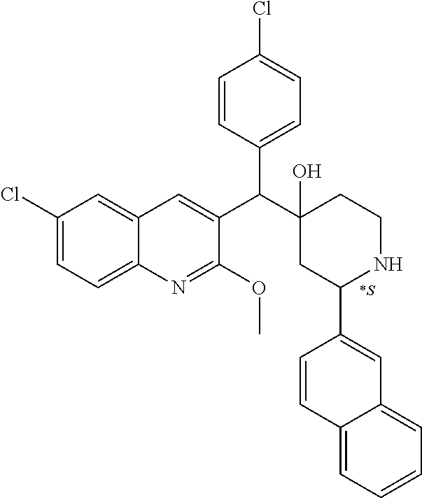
C1(Cl)=CC=C2C(=C1)C=C(C(C1(O)CC(C3=CC4=CC=CC=C4C=C3)NCC1)C1=CC=C(Cl)C=C1)C(OC)=N2.[*S]
